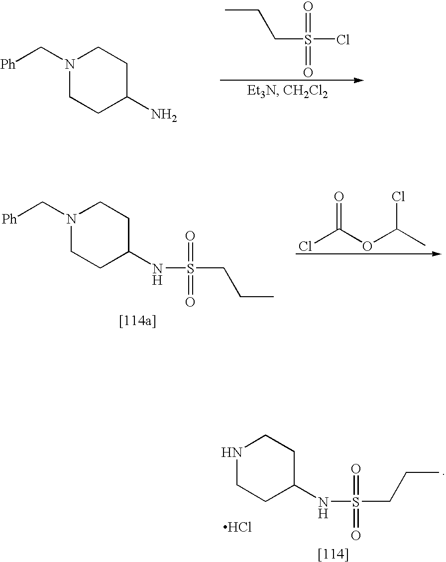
N1(C[Ph])CCC(N)CC1.C(S(=O)(=O)Cl)CC.N1(C[Ph])CCC(NS(=O)(=O)CCC)CC1.ClC(OC(C)Cl)=O.N1CCC(NS(=O)(=O)CCC)CC1.Cl
